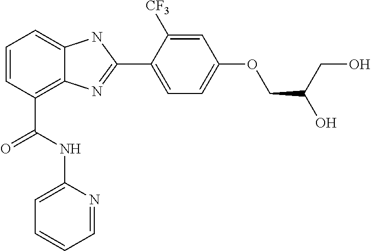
C1=CC(C(NC2=CC=CC=N2)=O)=C2C(=C1)NC(C1=CC=C(OCC(O)CO)C=C1[CF3])=N2
